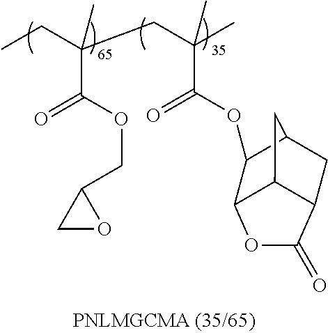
CCC(CC(C)(C)C(=O)OC1C2CC3C(C1OC3=O)C2)(C(OCC1CO1)=O)C
